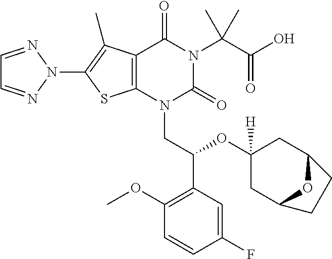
C1=NN(C2=C(C)C3=C(S2)N(CC(OC2([H])CC4OC(C2)CC4)C2=C(OC)C=CC(F)=C2)C(=O)N(C(C(=O)O)(C)C)C3=O)N=C1
